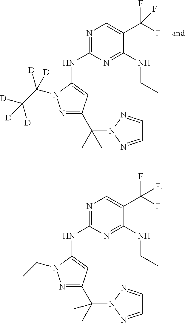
N1=C(C(N2N=CC=N2)(C)C)C=C(NC2=NC=C(C(F)(F)F)C(NCC)=N2)N1CC.N1=C(C(N2N=CC=N2)(C)C)C=C(NC2=NC=C(C(F)(F)F)C(NCC)=N2)N1C(C([D])([D])[D])([D])[D]
